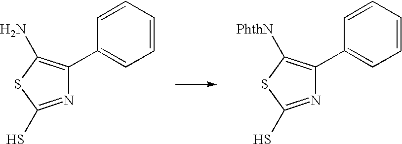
N1=C(S)SC(N)=C1C1=CC=CC=C1.N1=C(S)SC([PhthN])=C1C1=CC=CC=C1
